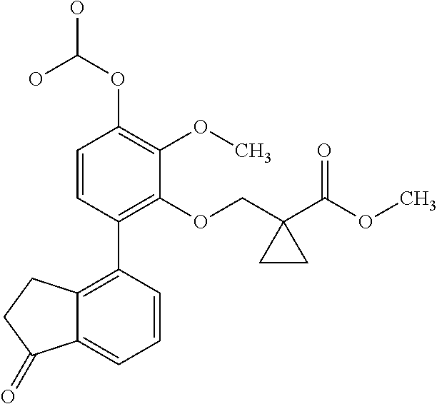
C1=CC(C2=C3C(=CC=C2)C(=O)CC3)=C(OCC2(C(OC)=O)CC2)C(OC)=C1OC(O)O
